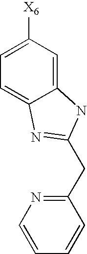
C1=C([X6])C=C2C(=C1)N=C(CC1=NC=CC=C1)N2
